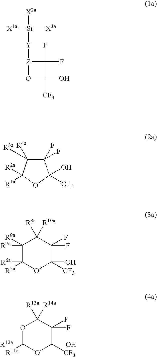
C1(F)(F)C([R4a])([R3a])C([R2a])([R1a])OC1(O)[CF3].C1([R7a])([R8a])C([R6a])([R5a])OC(O)([CF3])C(F)(F)C1([R9a])[R10a].O1C([R12a])([R11a])OC(O)([CF3])C(F)(F)C1([R13a])[R14a].[X2a][Si]([X3a])([X1a])[Y][Z]1C(F)(F)C([CF3])(O)O1
